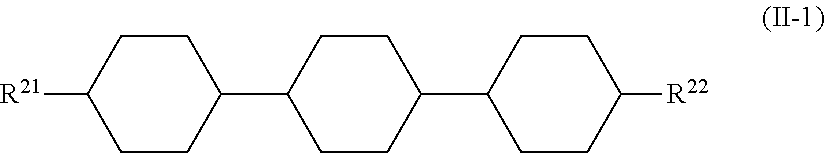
[R21]C1CCC(C2CCC(C3CCC([R22])CC3)CC2)CC1
